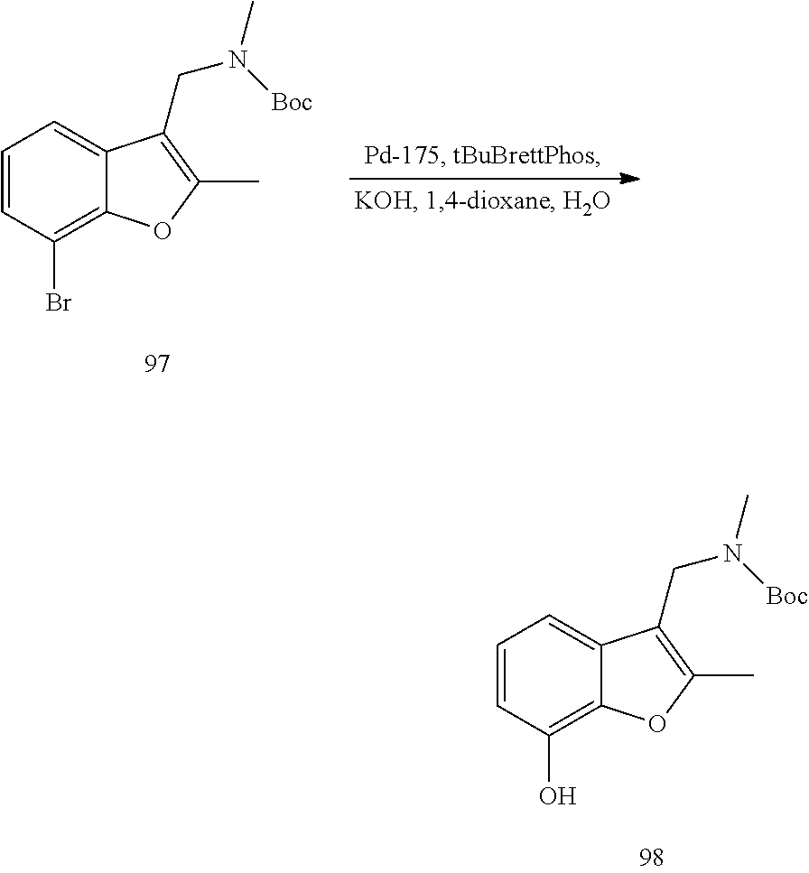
C1=CC(Br)=C2C(=C1)C(CN(C)[Boc])=C(C)O2.C1=CC(O)=C2C(=C1)C(CN(C)[Boc])=C(C)O2
